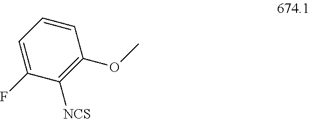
C1=CC=C(F)C([NCS])=C1OC
